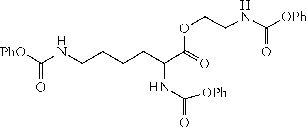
[PhO]C(NCCCCC(C(=O)OCCNC(=O)[OPh])NC(=O)[OPh])=O
